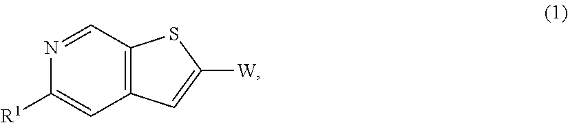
C12=C(C=NC([R1])=C1)SC([W])=C2
